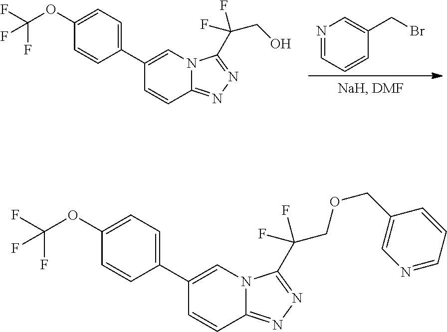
N1=CC=CC(CBr)=C1.C1=CC2=NN=C(C(CO)(F)F)N2C=C1C1=CC=C(OC(F)(F)F)C=C1.C1=CC2=NN=C(C(COCC3=CN=CC=C3)(F)F)N2C=C1C1=CC=C(OC(F)(F)F)C=C1
